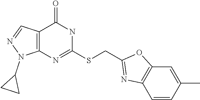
C12=C(N=C(SCC3=NC4=C(O3)C=C(C)C=C4)NC1=O)N(C1CC1)N=C2
